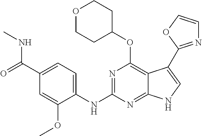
N(C1=NC(OC2CCOCC2)=C2C(=N1)NC=C2C1=NC=CO1)C1=CC=C(C(=O)NC)C=C1OC
